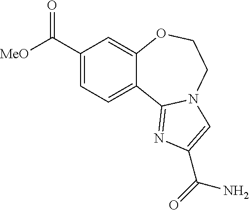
C1(C([MeO])=O)=CC=C2C(=C1)OCCN1C2=NC(C(=O)N)=C1
